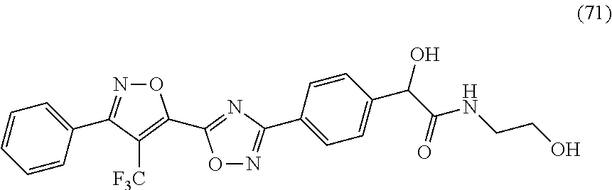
C1=CC=CC(C2=NOC(C3=NC(C4=CC=C(C(C(NCCO)=O)O)C=C4)=NO3)=C2[F3C])=C1
